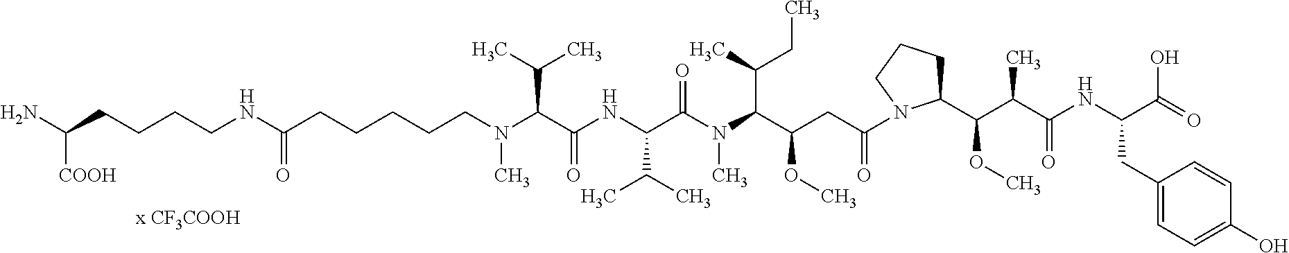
C(CCCCN(C(C(NC(C(N(C(C(CC(=O)N1C(C(C(C(NC(C(=O)O)CC2=CC=C(O)C=C2)=O)C)OC)CCC1)OC)C(C)CC)C)=O)C(C)C)=O)C(C)C)C)C(=O)NCCCCC([COOH])N
